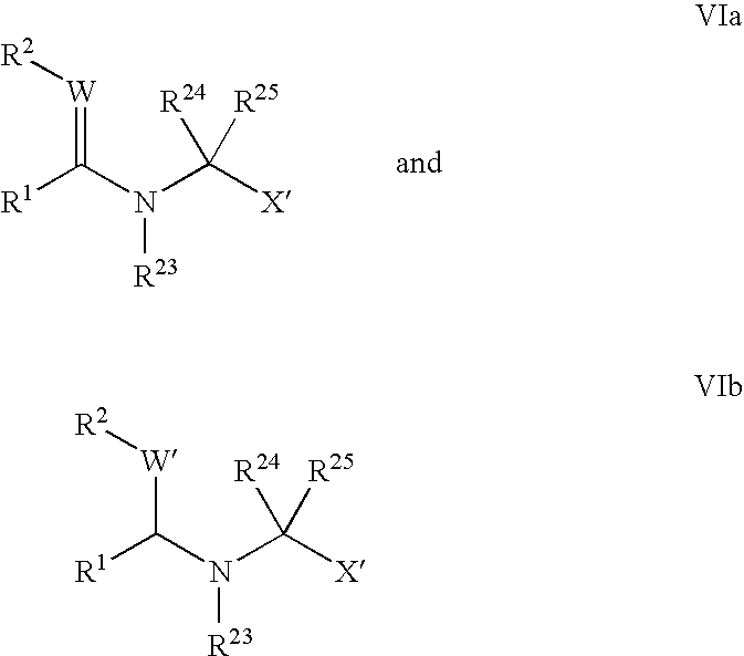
[W](=C(N(C([X])([R25])[R24])[R23])[R1])[R2].[W](C(N(C([X])([R25])[R24])[R23])[R1])[R2]
